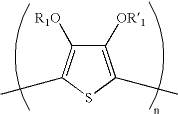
C1([OR1])=C(C)SC(C)=C1[R1O]
